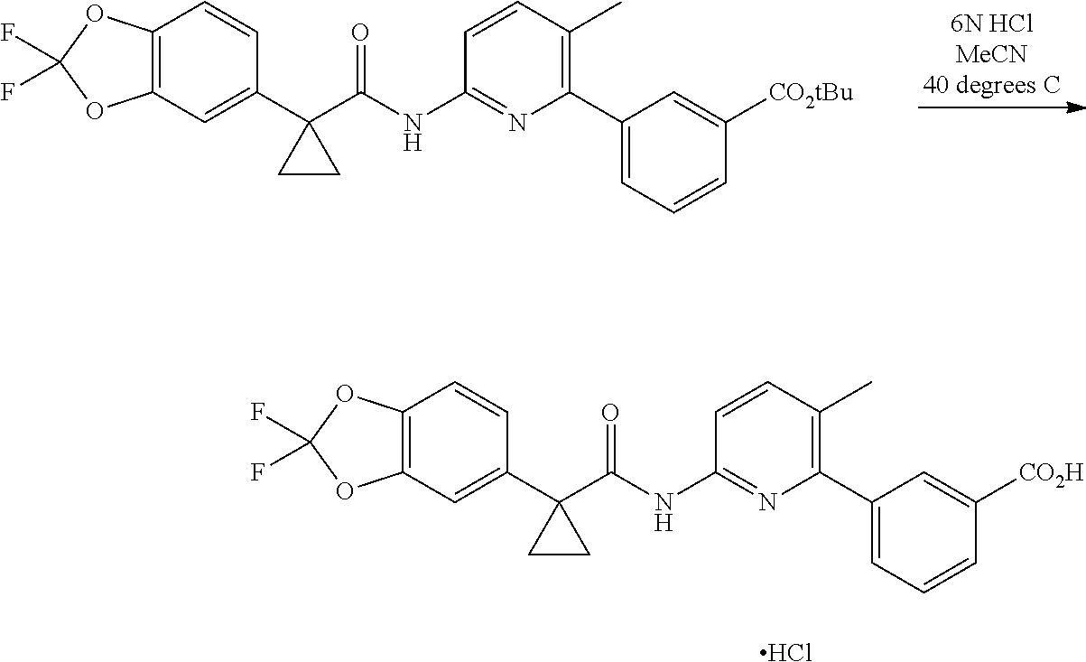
C12=C(OC(F)(F)O1)C=CC(C1(C(=O)NC3=NC(C4=CC=CC([CO2tBu])=C4)=C(C)C=C3)CC1)=C2.C12=C(OC(F)(F)O1)C=CC(C1(C(=O)NC3=NC(C4=CC=CC([CO2H])=C4)=C(C)C=C3)CC1)=C2.Cl
